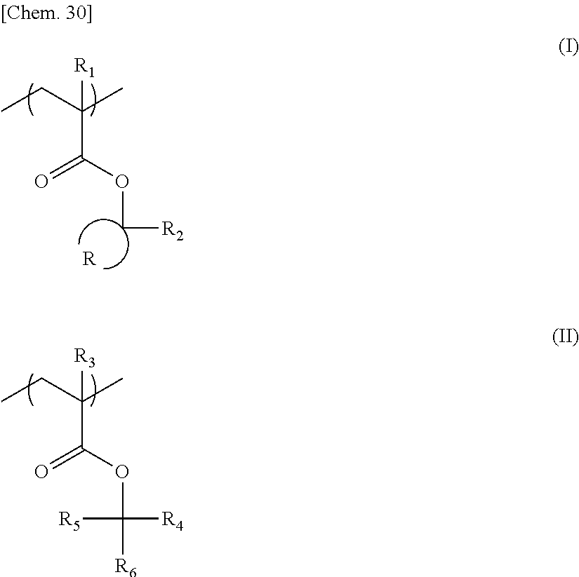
C(C(OC[R2])=O)(CC)(C)[R1].[R].C(C(OC([R4])([R5])[R6])=O)(CC)(C)[R3]
